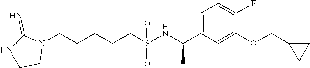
N1(CCCCCS(=O)(=O)NC(C2=CC=C(F)C(OCC3CC3)=C2)C)C(=N)NCC1
